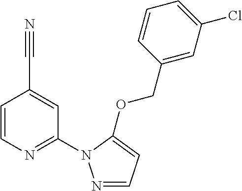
C1=CN=C(N2N=CC=C2OCC2=CC(Cl)=CC=C2)C=C1C#N
